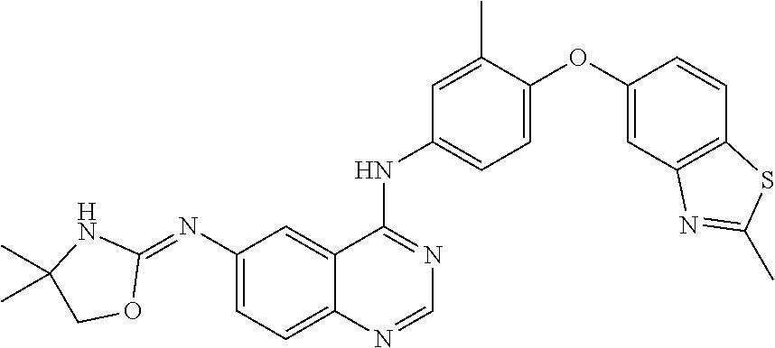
C1(N=C2NC(C)(C)CO2)=CC=C2C(=C1)C(NC1=CC=C(OC3=CC4=C(C=C3)SC(C)=N4)C(C)=C1)=NC=N2
